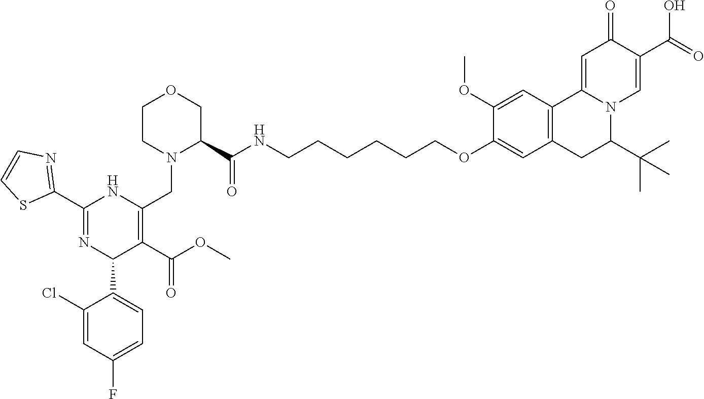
C(CCOC1=CC2=C(C=C1OC)C1=CC(=O)C(C(O)=O)=CN1C(C(C)(C)C)C2)CCCNC(C1COCCN1CC1=C(C(=O)OC)C(C2=CC=C(F)C=C2Cl)N=C(C2=NC=CS2)N1)=O
